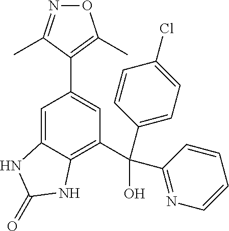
O1N=C(C)C(C2=CC(C(O)(C3=CC=C(Cl)C=C3)C3=NC=CC=C3)=C3C(=C2)NC(=O)N3)=C1C
